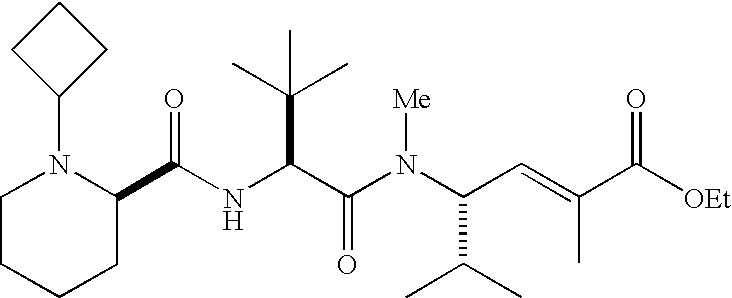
N(C(C(N(C(C(C)C)C=C(C)C([OEt])=O)[Me])=O)C(C)(C)C)C(=O)C1N(C2CCC2)CCCC1
